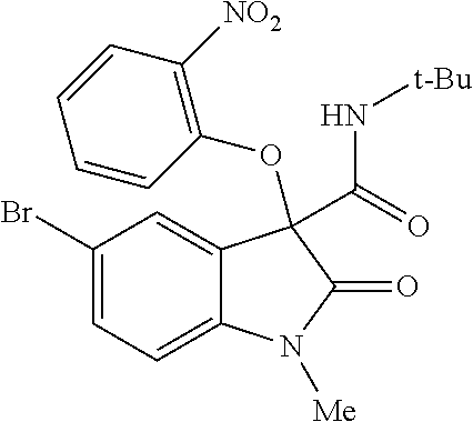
C1(Br)=CC=C2C(=C1)C(C(N[t-Bu])=O)(OC1=C([NO2])C=CC=C1)C(=O)N2[Me]
